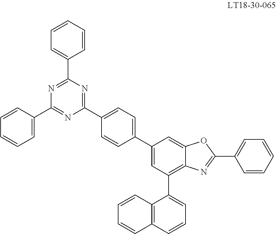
C1(C2=CC=C(C3=CC(C4=CC=CC5=C4C=CC=C5)=C4C(=C3)OC(C3=CC=CC=C3)=N4)C=C2)=NC(C2=CC=CC=C2)=NC(C2=CC=CC=C2)=N1
